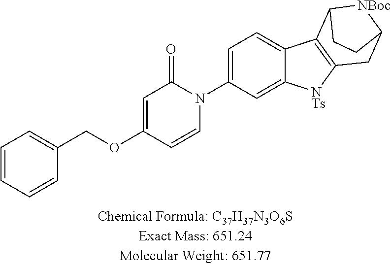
C1=C(N2C(=O)C=C(OCC3=CC=CC=C3)C=C2)C=C2C(=C1)C1=C([NTs]2)CC2[NBoc]C1CC2
